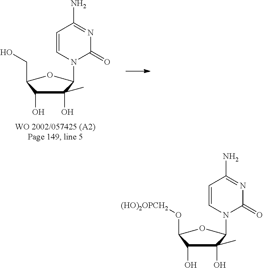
C1(O)(C)C(O)C(O[(HO)2OPCH2])OC1N1C=CC(N)=NC1=O.C1(O)(C)C(O)C(CO)OC1N1C=CC(N)=NC1=O
